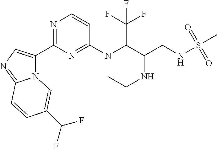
N12C(C3=NC=CC(N4CCNC(CNS(C)(=O)=O)C4C(F)(F)F)=N3)=CN=C1C=CC(C(F)F)=C2
